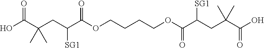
OC(C(CC(C(OCCCCOC(C(CC(C)(C)C(O)=O)[SG1])=O)=O)[SG1])(C)C)=O
